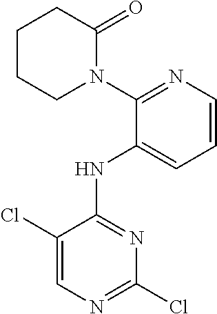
ClC1=NC=C(Cl)C(NC2=CC=CN=C2N2C(=O)CCCC2)=N1
